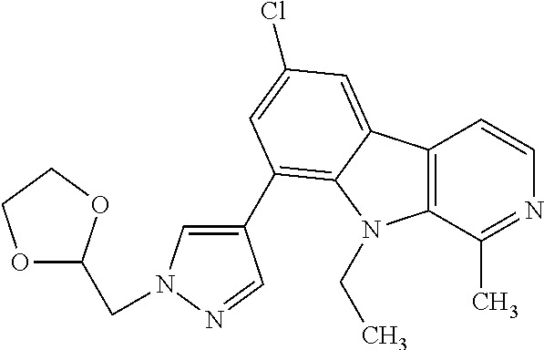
C12=C(C(C)=NC=C1)N(CC)C1=C(C3=CN(CC4OCCO4)N=C3)C=C(Cl)C=C21
